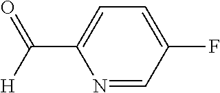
C1=NC(C([H])=O)=CC=C1F
